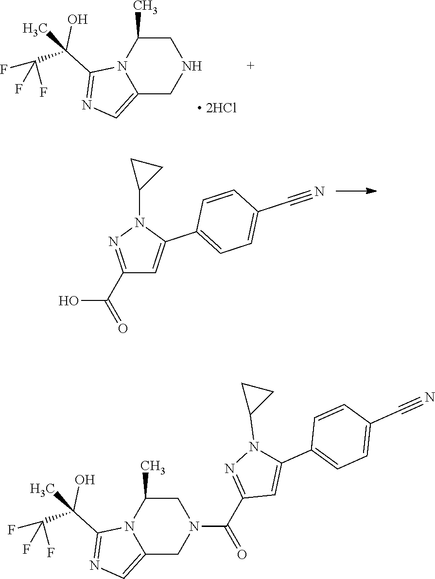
C12=CN=C(C(C(F)(F)F)(O)C)N1C(C)CNC2.C1(C(=O)O)=NN(C2CC2)C(C2=CC=C(C#N)C=C2)=C1.C12=CN=C(C(C(F)(F)F)(O)C)N1C(C)CN(C(=O)C1=NN(C3CC3)C(C3=CC=C(C#N)C=C3)=C1)C2
